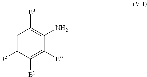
NC1=C([B3])C=C([B2])C([B1])=C1[B0]
